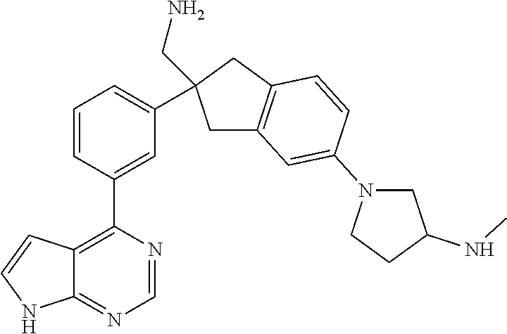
C12=C(C3=CC(C4(CN)CC5=C(C4)C=CC(N4CC(NC)CC4)=C5)=CC=C3)N=CN=C1NC=C2
